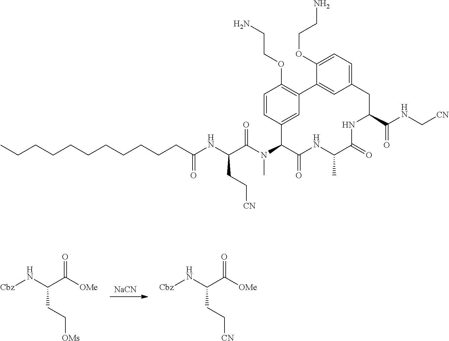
[Cbz]NC(C([OMe])=O)CC[CN].[NaCN].[Cbz]NC(C([OMe])=O)CC[OMs].C(NC(C(N(C1C(=O)NC(C)C(=O)NC(C(NC[CN])=O)CC2=CC=C(OCCN)C(=C2)C2=C(OCCN)C=CC1=C2)C)=O)CC[CN])(=O)CCCCCCCCCCC
